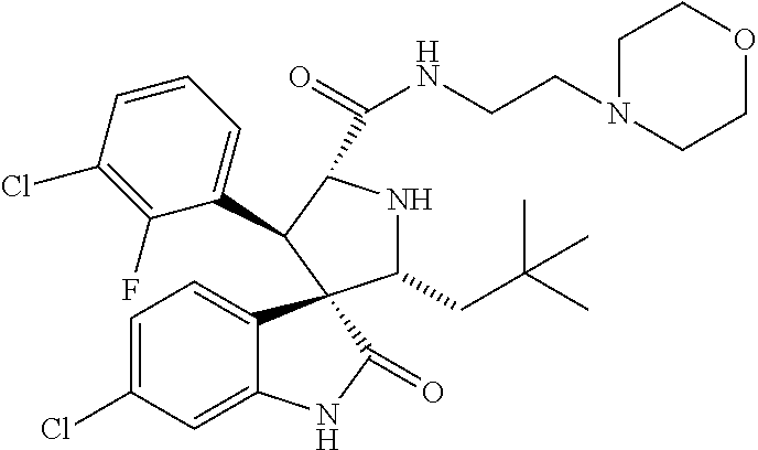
C1=C(Cl)C=C2C(=C1)C1(C(=O)N2)C(CC(C)(C)C)NC(C(=O)NCCN2CCOCC2)C1C1=CC=CC(Cl)=C1F
